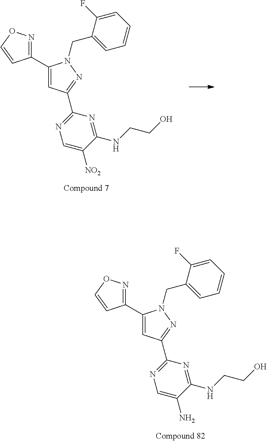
C1(C2=CC(C3=NC=C(N)C(NCCO)=N3)=NN2CC2=CC=CC=C2F)=NOC=C1.C1(C2=CC(C3=NC=C([NO2])C(NCCO)=N3)=NN2CC2=CC=CC=C2F)=NOC=C1
